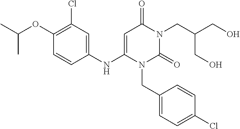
C1(Cl)=C(OC(C)C)C=CC(NC2=CC(=O)N(CC(CO)CO)C(=O)N2CC2=CC=C(Cl)C=C2)=C1
